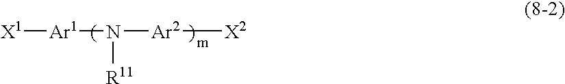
[X1][Ar1]N([Ar2][X2])[R11]
